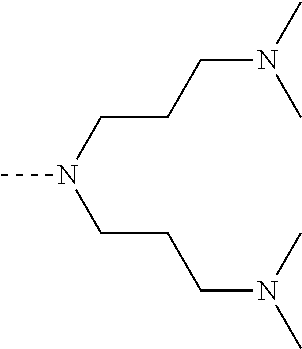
CN(CCCN(C)C)CCCN(C)C
